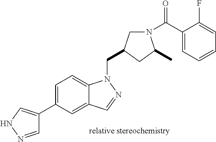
C1=NNC=C1C1=CC=C2C(=C1)C=NN2CC1CN(C(C2=CC=CC=C2F)=O)C(C)C1
